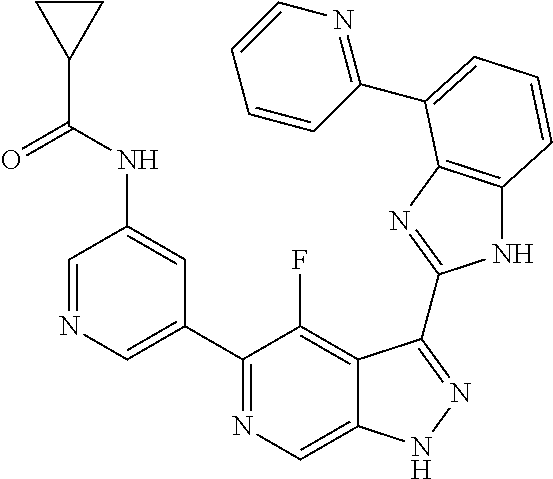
C1=NC=C(C2=NC=C3C(=C2F)C(C2=NC4=C(N2)C=CC=C4C2=NC=CC=C2)=NN3)C=C1NC(C1CC1)=O
